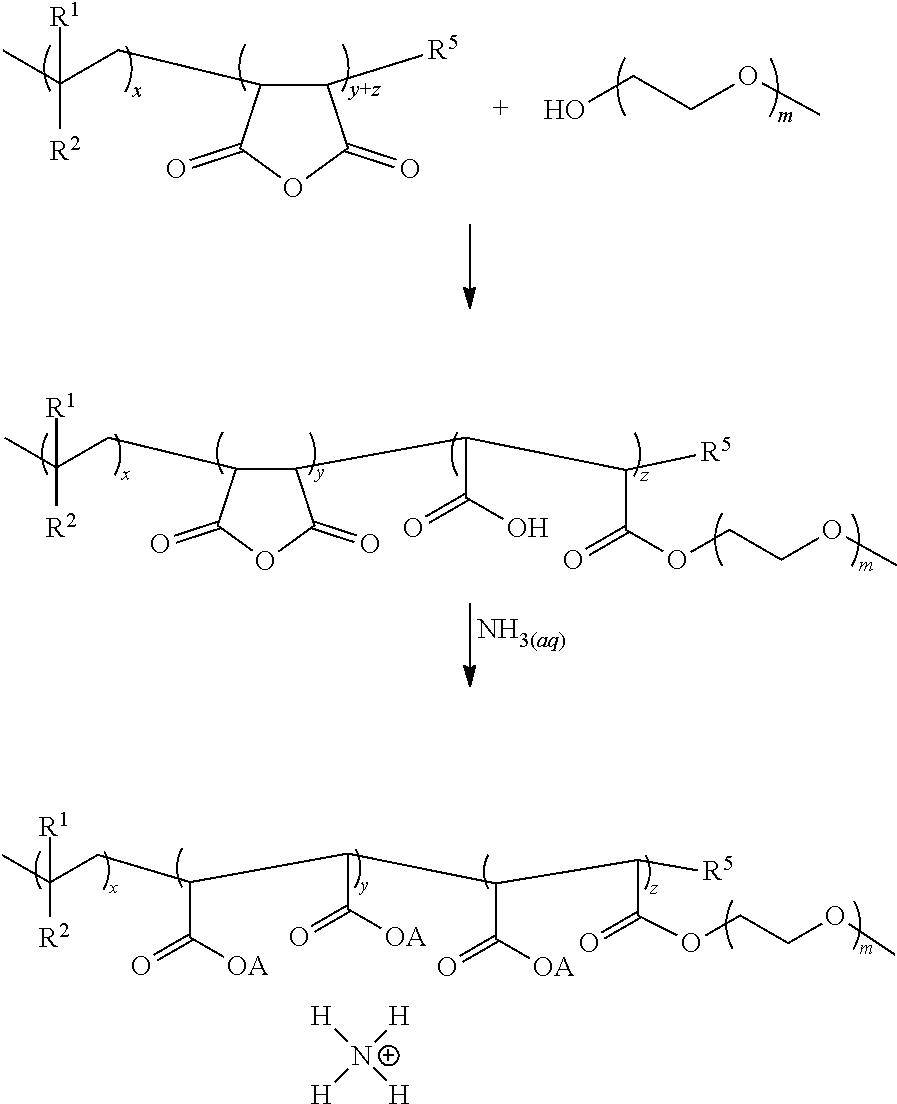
C1(CC([R2])([R1])C)C(=O)OC(=O)C1[R5].OCCOC.C([R2])([R1])(C)CC(C([OA])=O)C(C([OA])=O)C(C([OA])=O)C(C(OCCOC)=O)[R5].[H][N+]([H])([H])[H].C1(CC([R2])([R1])C)C(=O)OC(=O)C1C(C(O)=O)C(C(OCCOC)=O)[R5]
